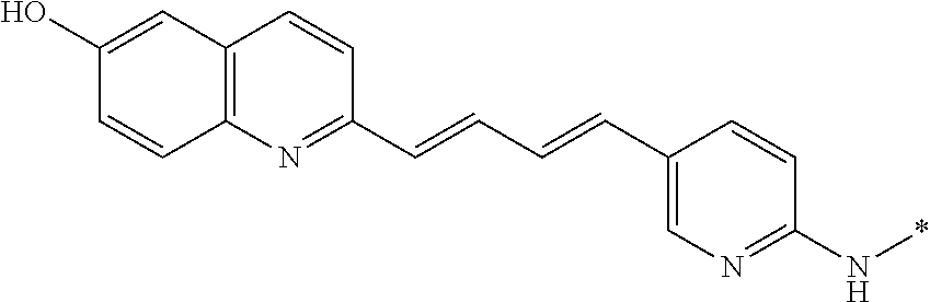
C1(O)=CC2=C(C=C1)N=C(C=CC=CC1=CN=C(N*)C=C1)C=C2
